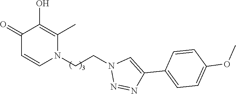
C1(=O)C=CN(CCN2N=NC(C3=CC=C(OC)C=C3)=C2)C(C)=C1O
